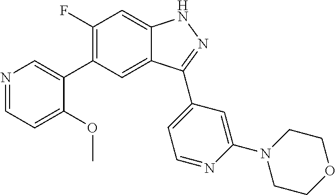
C1(F)=C(C2=CN=CC=C2OC)C=C2C(=C1)NN=C2C1=CC=NC(N2CCOCC2)=C1
